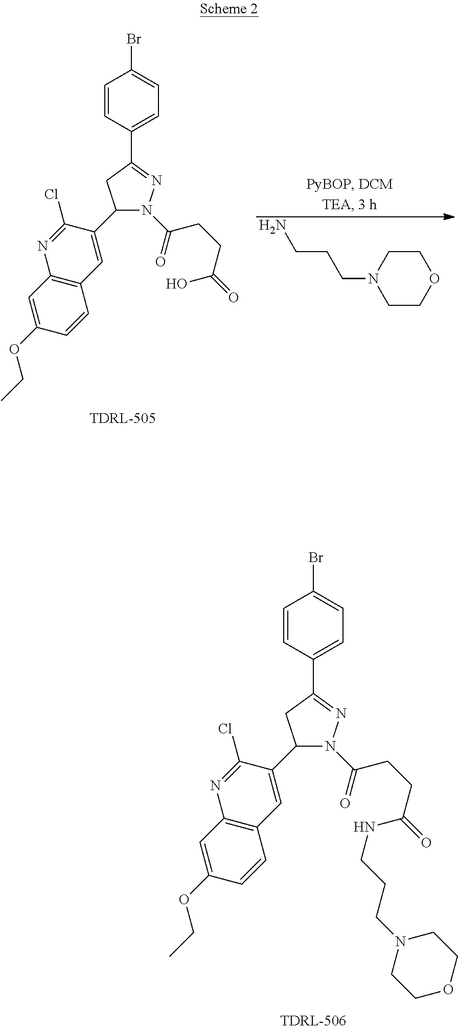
C1=CC(C2=NN(C(CCC(NCCCN3CCOCC3)=O)=O)C(C3=CC4=C(N=C3Cl)C=C(OCC)C=C4)C2)=CC=C1Br.C1=CC(C2=NN(C(CCC(O)=O)=O)C(C3=CC4=C(N=C3Cl)C=C(OCC)C=C4)C2)=CC=C1Br.C1CN(CCCN)CCO1
